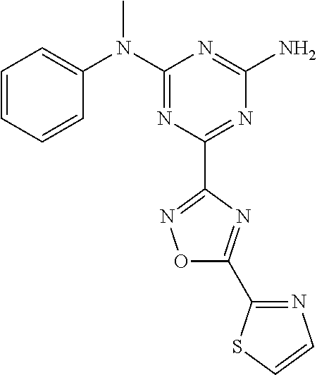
C1=CC=CC(N(C2=NC(C3=NOC(C4=NC=CS4)=N3)=NC(N)=N2)C)=C1
